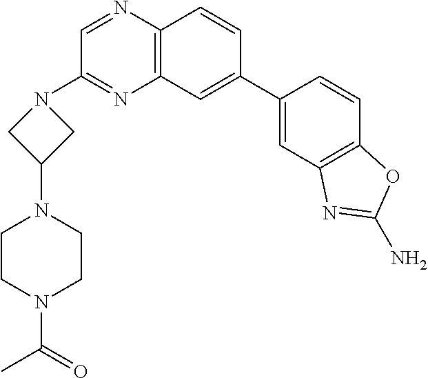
C1(C2=CC3=C(C=C2)N=CC(N2CC(N4CCN(C(C)=O)CC4)C2)=N3)=CC2=C(C=C1)OC(N)=N2
